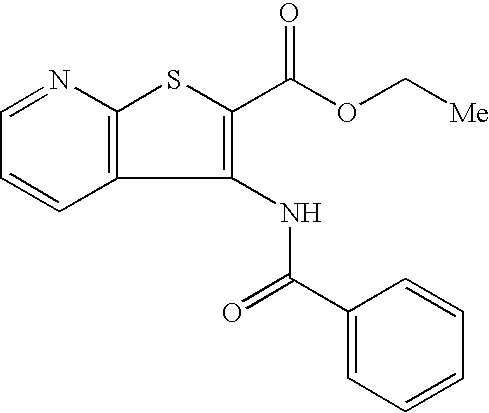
C1=NC2=C(C=C1)C(NC(C1=CC=CC=C1)=O)=C(C(=O)OC[Me])S2
